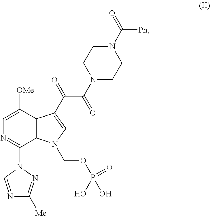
C12=C(N(COP(=O)(O)O)C=C1C(=O)C(=O)N1CCN(C(=O)[Ph])CC1)C(N1C=NC([Me])=N1)=NC=C2[OMe]
